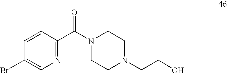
C1(Br)=CN=C(C(N2CCN(CCO)CC2)=O)C=C1
